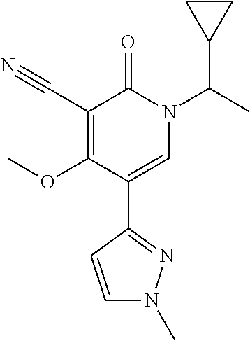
C1(C#N)=C(OC)C(C2=NN(C)C=C2)=CN(C(C)C2CC2)C1=O
